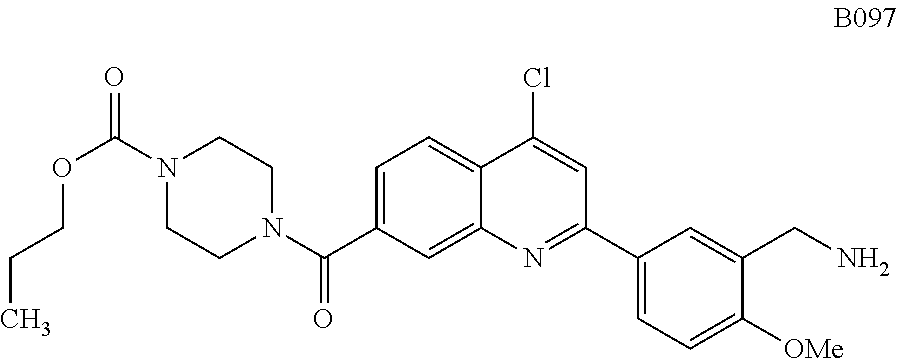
C1=C(C(N2CCN(C(=O)OCCC)CC2)=O)C=C2C(=C1)C(Cl)=CC(C1=CC=C([OMe])C(CN)=C1)=N2
